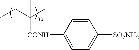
C(C)(CC)(C)[CONH]C1=CC=C([SO2NH2])C=C1
